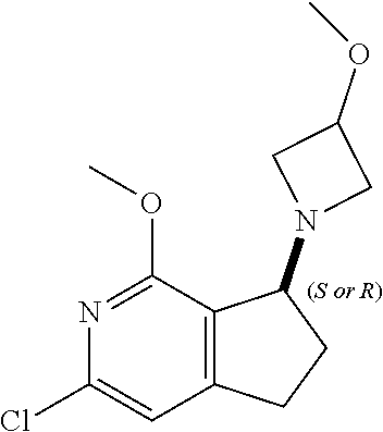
N1(C2C3=C(CC2)C=C(Cl)N=C3OC)CC(OC)C1
